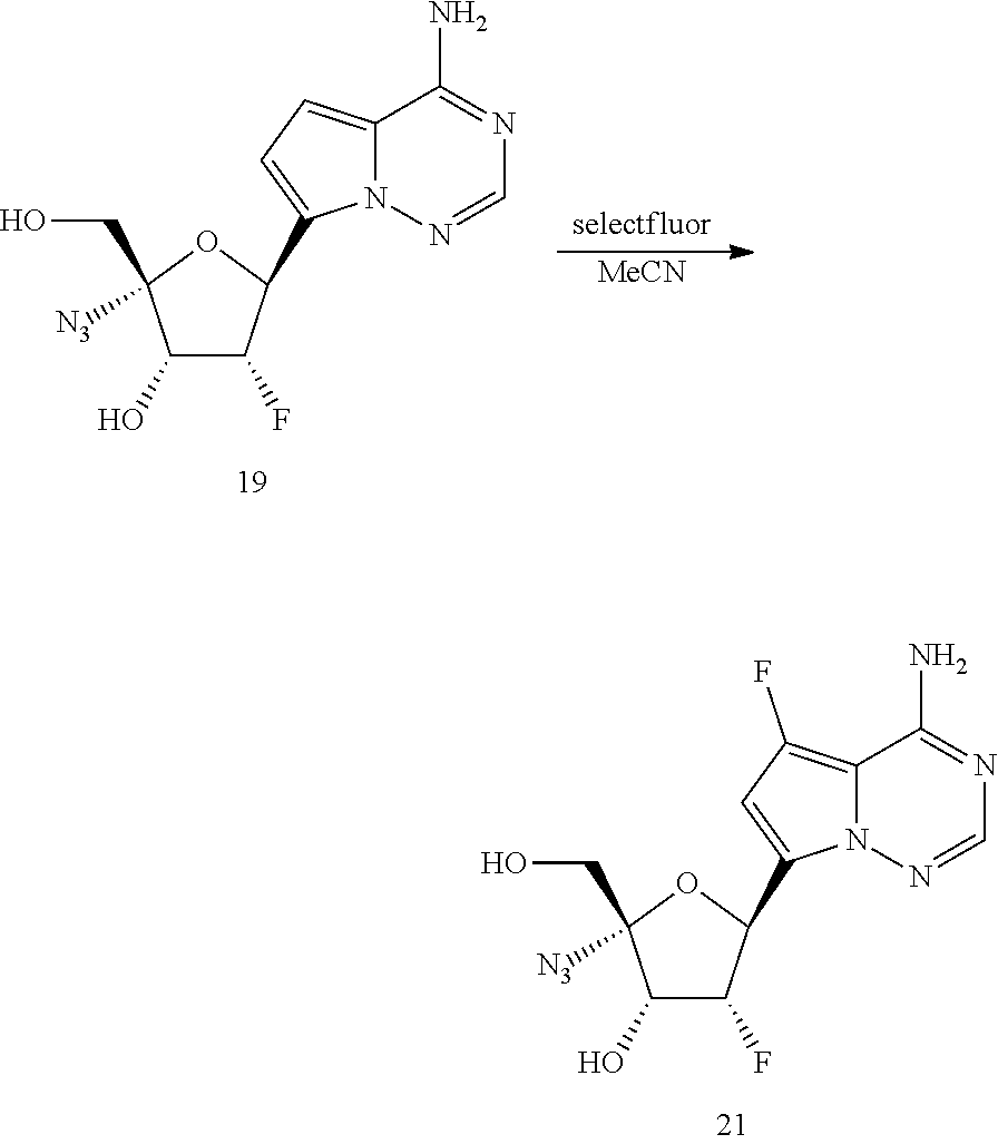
C1(O)C(F)C(C2=CC(F)=C3N2N=CN=C3N)OC1(CO)[N3].C1(O)C(F)C(C2=CC=C3N2N=CN=C3N)OC1(CO)[N3].[MeCN]
